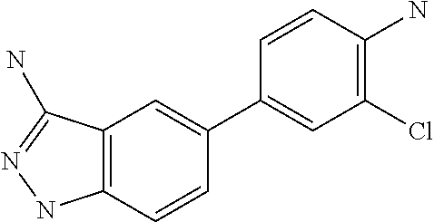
C12=C(C=CC(C3=CC(Cl)=C(N)C=C3)=C1)NN=C2N
